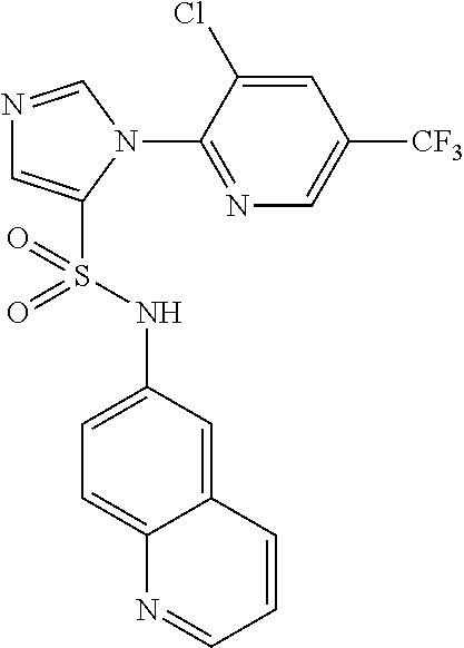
N1=CN(C2=NC=C([CF3])C=C2Cl)C(S(NC2=CC=C3C(=C2)C=CC=N3)(=O)=O)=C1
